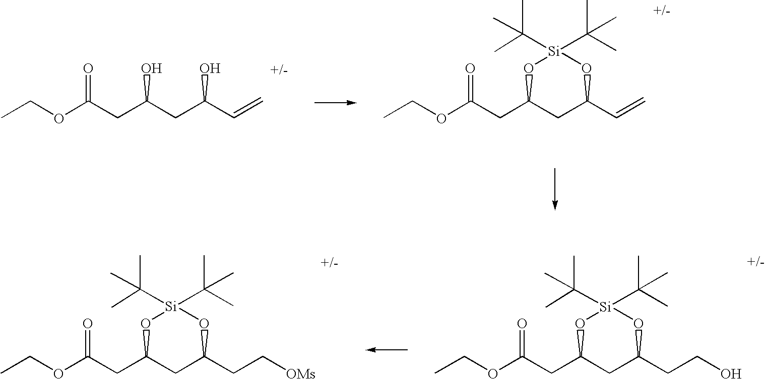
CCOC(CC1CC(CC[OMs])O[Si](C(C)(C)C)(C(C)(C)C)O1)=O.CCOC(CC1CC(CCO)O[Si](C(C)(C)C)(C(C)(C)C)O1)=O.CCOC(CC1CC(C=C)O[Si](C(C)(C)C)(C(C)(C)C)O1)=O.CCOC(CC(CC(C=C)O)O)=O
